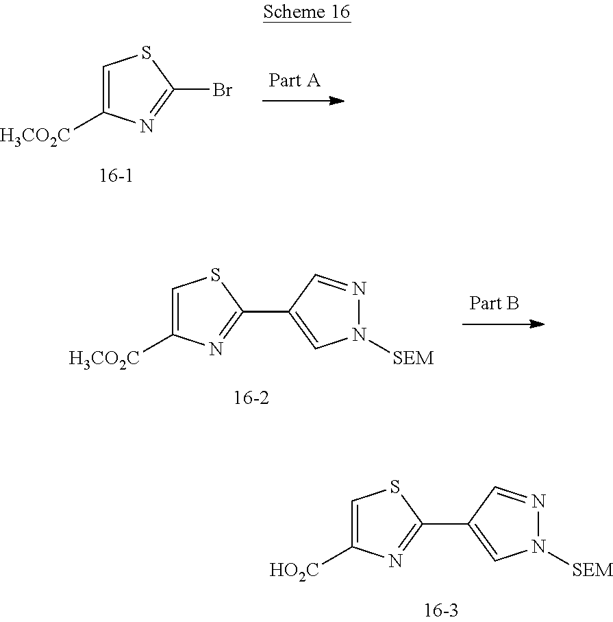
C1(C2=CN([SEM])N=C2)=NC([HO2C])=CS1.C1(Br)=NC([H3CO2C])=CS1.C1(C2=CN([SEM])N=C2)=NC([H3CO2C])=CS1
